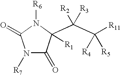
N1([R7])C(=O)C(C(C([R11])([R4])[R5])([R2])[R3])([R1])N([R6])C1=O
